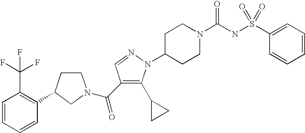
C1=CC=CC(C2CCN(C(=O)C3=C(C4CC4)N(C4CCN(C(NS(C5=CC=CC=C5)(=O)=O)=O)CC4)N=C3)C2)=C1C(F)(F)F
